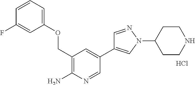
C1(COC2=CC=CC(F)=C2)=C(N)N=CC(C2=CN(C3CCNCC3)N=C2)=C1.Cl
